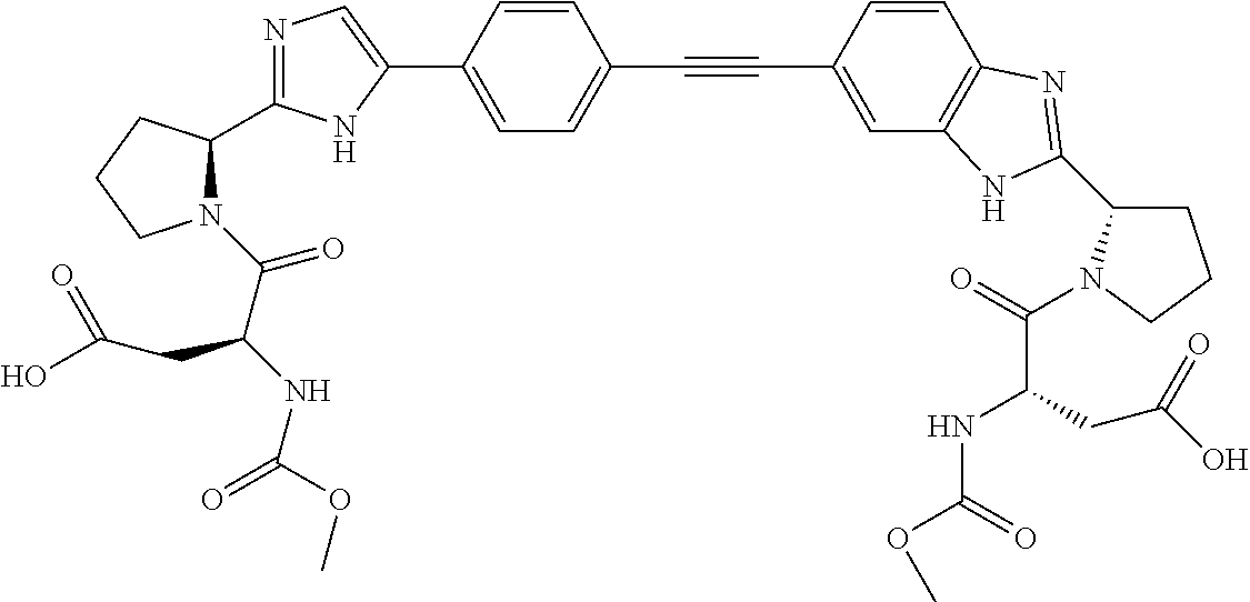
C1=C(C2=CN=C(C3N(C(C(CC(O)=O)NC(=O)OC)=O)CCC3)N2)C=CC(C#CC2=CC3=C(C=C2)N=C(C2CCCN2C(=O)C(CC(O)=O)NC(=O)OC)N3)=C1
